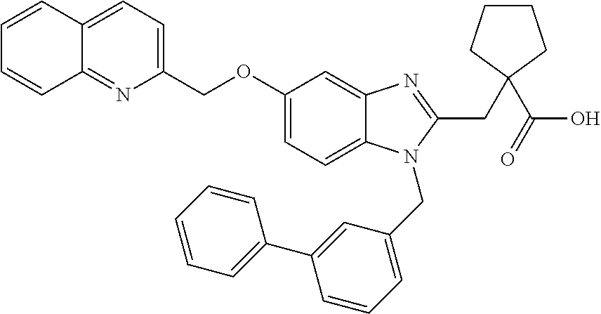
C1=CC=CC2=NC(COC3=CC=C4C(=C3)N=C(CC3(C(O)=O)CCCC3)N4CC3=CC=CC(C4=CC=CC=C4)=C3)=CC=C12
